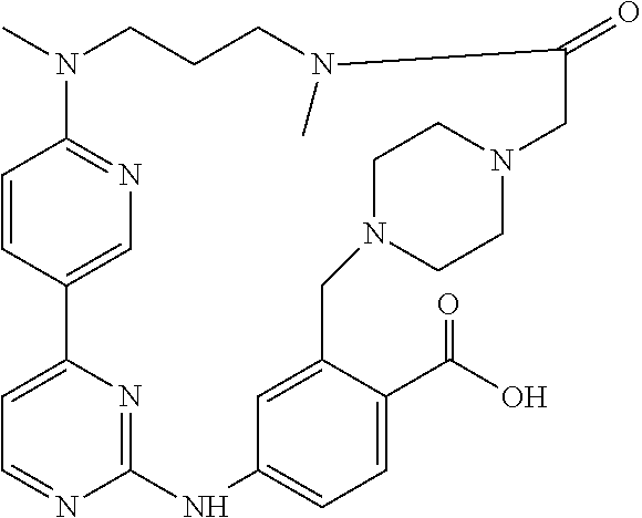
C1=CC2=CN=C1N(C)CCCN(C)C(=O)CN1CCN(CC3=CC(=CC=C3C(O)=O)NC3=NC2=CC=N3)CC1
